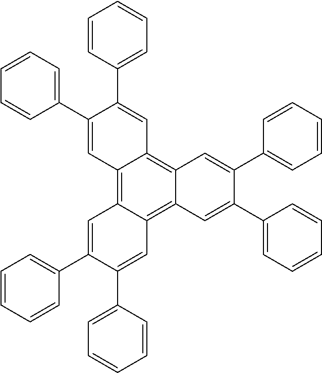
C12=C3C(=C4C(=C1C=C(C1=CC=CC=C1)C(C1=CC=CC=C1)=C2)C=C(C1=CC=CC=C1)C(C1=CC=CC=C1)=C4)C=C(C1=CC=CC=C1)C(C1=CC=CC=C1)=C3
